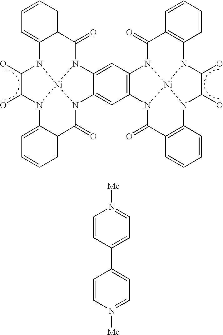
C1=C2N3C(=O)C4=CC=CC=C4N4C(O)C(O)N5C6=CC=CC=C6C(=O)N(C2=CC2=C1N1C(=O)C6=C(N7C(O)C(O)N8C9=C(C(=O)N2[Ni]817)C=CC=C9)C=CC=C6)[Ni]534.C1=CC(C2=CC=N([Me])C=C2)=CC=N1[Me]
